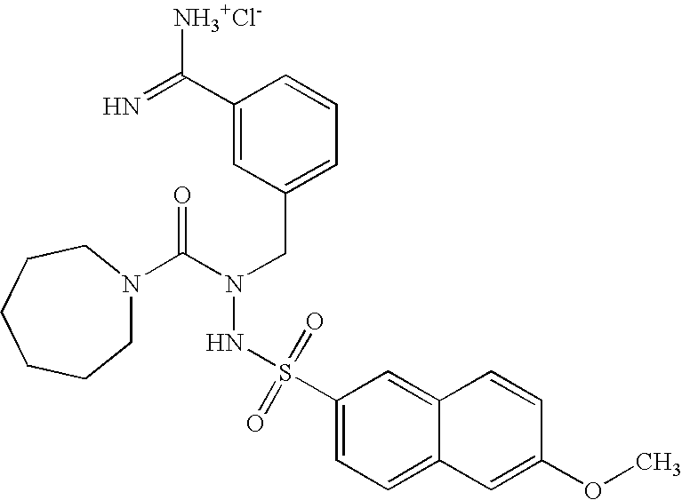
C1(C(=N)[NH3+Cl-])=CC(CN(C(=O)N2CCCCCC2)NS(C2=CC=C3C(=C2)C=CC(OC)=C3)(=O)=O)=CC=C1
